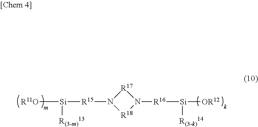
[R11O][Si]([R15]N1[R18]N([R16][Si]([OR12])[R(3-k)14])[R17]1)[R(3-m)13]
